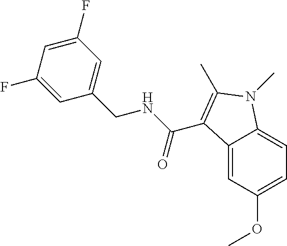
C12=CC(OC)=CC=C1N(C)C(C)=C2C(NCC1=CC(F)=CC(F)=C1)=O
